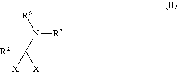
[R5]N(C([R2])([X])[X])[R6]
